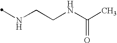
N(CCNC(C)=O)C
